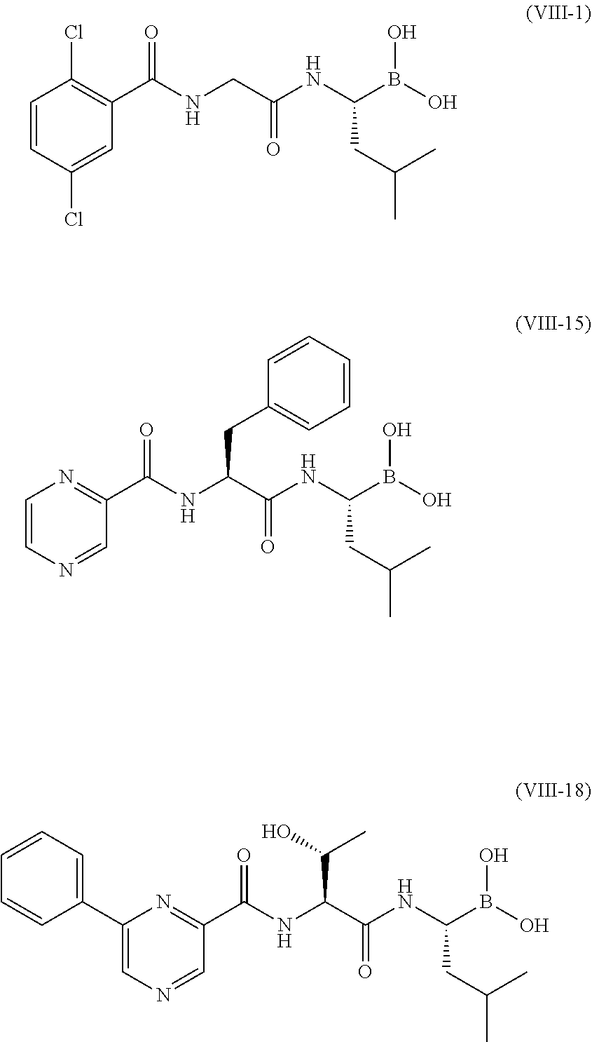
C1=CC(Cl)=CC(C(NCC(NC(B(O)O)CC(C)C)=O)=O)=C1Cl.C1=CN=CC(C(NC(C(NC(B(O)O)CC(C)C)=O)CC2=CC=CC=C2)=O)=N1.C1(C2=CC=CC=C2)=CN=CC(C(NC(C(NC(B(O)O)CC(C)C)=O)C(C)O)=O)=N1
